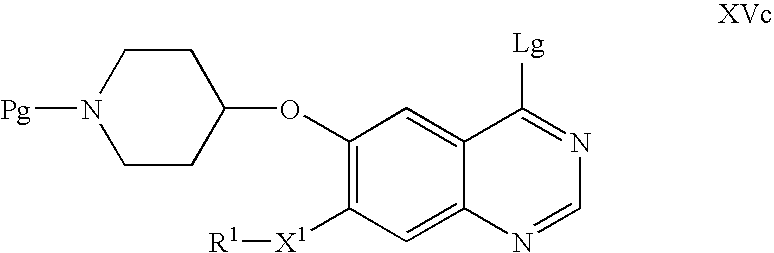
N1([Pg])CCC(OC2=C([X1][R1])C=C3C(=C2)C([Lg])=NC=N3)CC1
